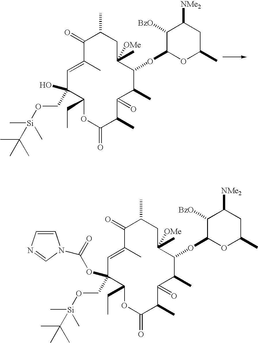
C1=C(C)C(=O)C(C)CC(C)([OMe])C(OC2OC(C)CC([NMe2])C2[BzO])C(C)C(=O)C(C)C(=O)OC(CC)C1(CO[Si](C(C)(C)C)(C)C)O.C1=C(C)C(=O)C(C)CC(C)([OMe])C(OC2OC(C)CC([NMe2])C2[BzO])C(C)C(=O)C(C)C(=O)OC(CC)C1(CO[Si](C)(C)C(C)(C)C)OC(=O)N1C=CN=C1
